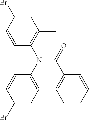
C12=C(N(C3=C(C)C=C(Br)C=C3)C(=O)C3=C1C=CC=C3)C=CC(Br)=C2
